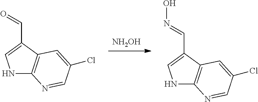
[NH2OH].C1(C=NO)=CNC2=C1C=C(Cl)C=N2.C1(C=O)=CNC2=C1C=C(Cl)C=N2
